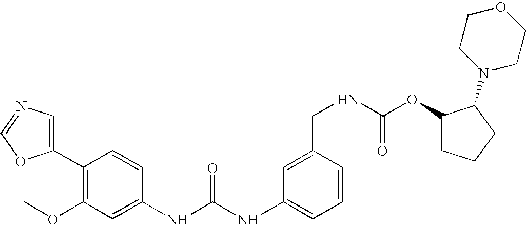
C1(C2=CN=CO2)=C(OC)C=C(NC(NC2=CC=CC(CNC(OC3CCCC3N3CCOCC3)=O)=C2)=O)C=C1
